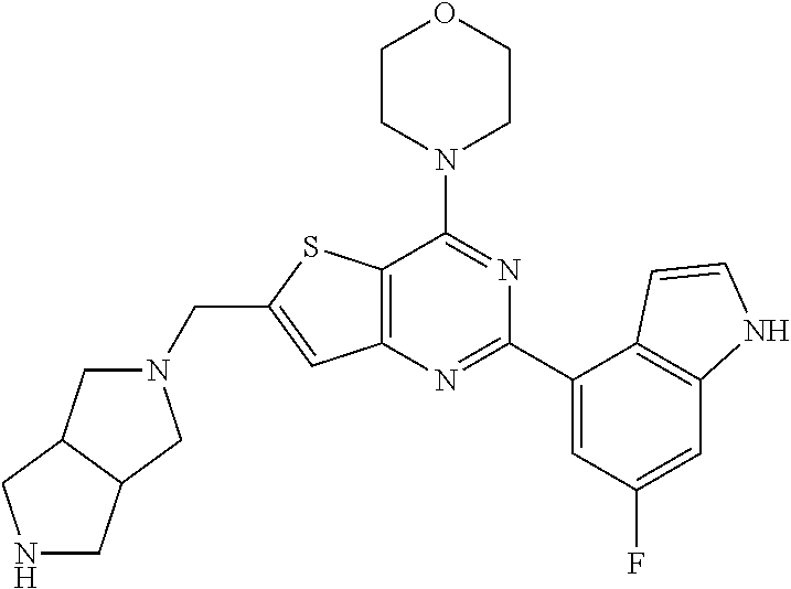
C12=C(N=C(C3=CC(F)=CC4=C3C=CN4)N=C1N1CCOCC1)C=C(CN1CC3C(C1)CNC3)S2
